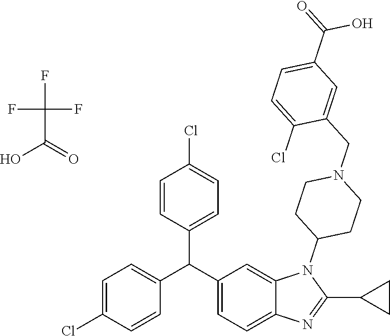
C1=C(Cl)C=CC(C(C2=CC=C3C(=C2)N(C2CCN(CC4=CC(C(=O)O)=CC=C4Cl)CC2)C(C2CC2)=N3)C2=CC=C(Cl)C=C2)=C1.FC(C(=O)O)(F)F
